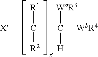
[X]C([R1])([R2])C([WbR4])([WaR3])[H]
